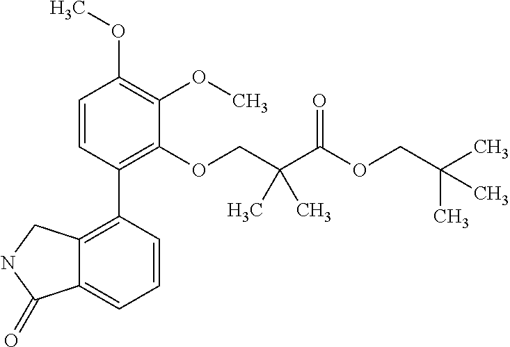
C1=CC(C2=C3C(=CC=C2)C(=O)NC3)=C(OCC(C(OCC(C)(C)C)=O)(C)C)C(OC)=C1OC
